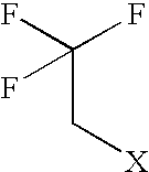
FC(F)(F)C[X]
